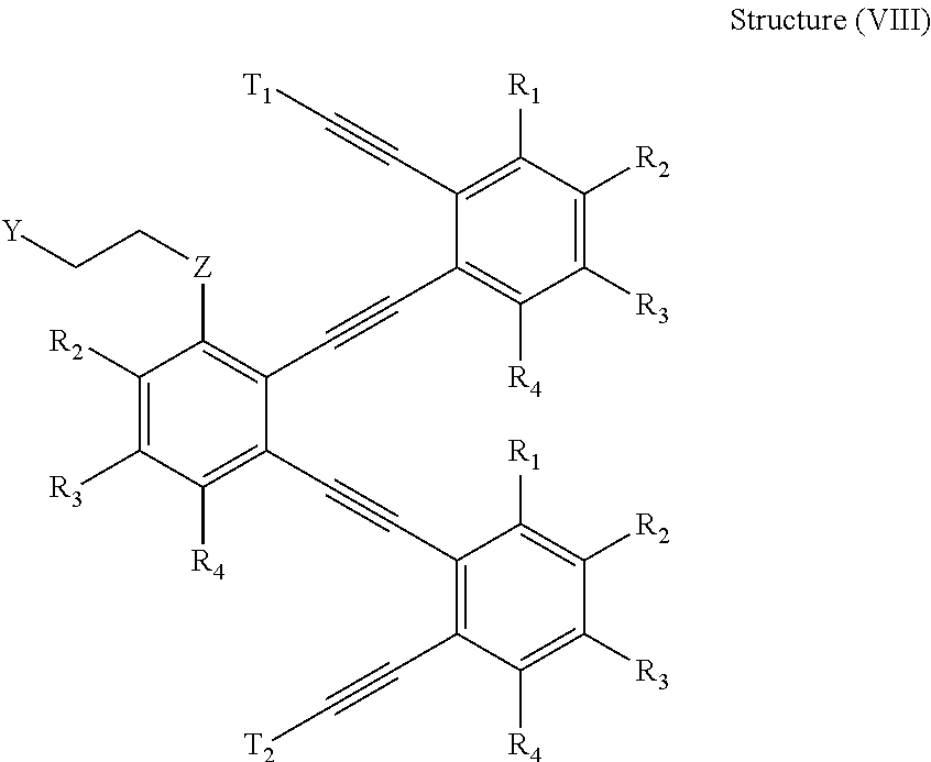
C1([R3])=C([R2])C([R1])=C(C#C[T1])C(C#CC2=C([Z]CC[Y])C([R2])=C([R3])C([R4])=C2C#CC2=C(C#C[T2])C([R4])=C([R3])C([R2])=C2[R1])=C1[R4]
